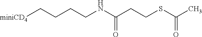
[miniCD4]CCCCNC(CCSC(C)=O)=O
